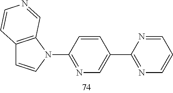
C12=C(N(C3=NC=C(C4=NC=CC=N4)C=C3)C=C1)C=NC=C2
